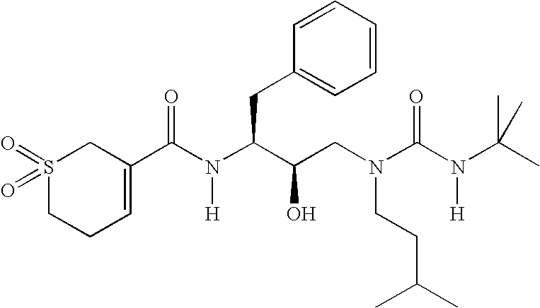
C(N(CCC(C)C)C(N([H])C(C)(C)C)=O)C(C(N(C(C1=CCCS(=O)(=O)C1)=O)[H])CC1=CC=CC=C1)O
